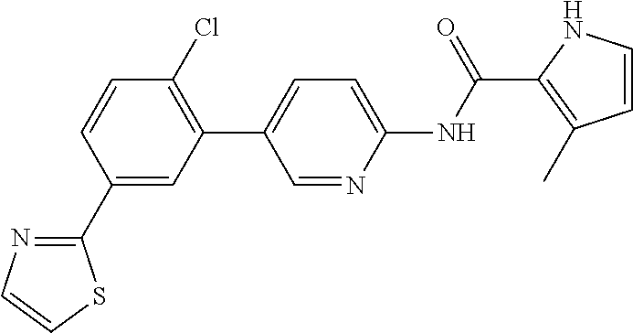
C1(C2=NC=CS2)=CC(C2=CC=C(NC(C3=C(C)C=CN3)=O)N=C2)=C(Cl)C=C1
